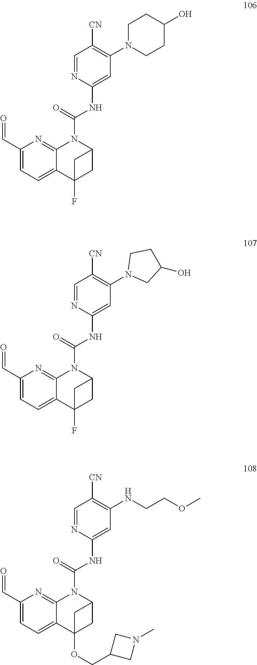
C1=NC(NC(N2C3=NC(C=O)=CC=C3C3(F)CC2C3)=O)=CC(N2CCC(O)CC2)=C1[CN].C1=NC(NC(N2C3=NC(C=O)=CC=C3C3(F)CC2C3)=O)=CC(N2CC(O)CC2)=C1[CN].C1=NC(NC(N2C3=NC(C=O)=CC=C3C3(OCC4CN(C)C4)CC2C3)=O)=CC(NCCOC)=C1[CN]
